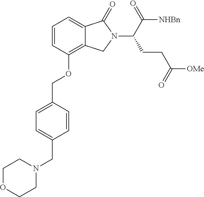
C1=CC(OCC2=CC=C(CN3CCOCC3)C=C2)=C2C(=C1)C(=O)N(C(C(=O)[NHBn])CCC([OMe])=O)C2
